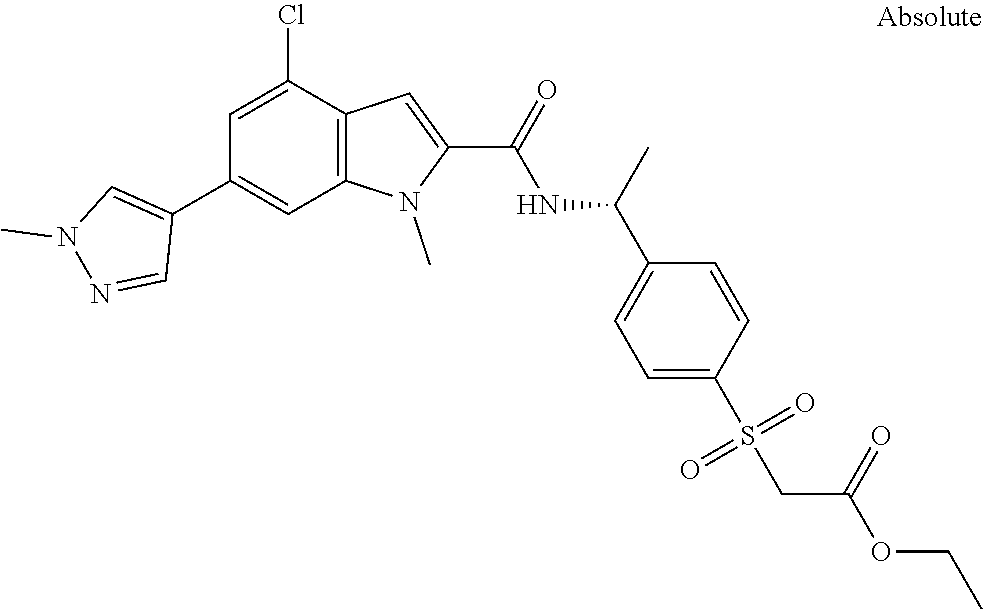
C12=C(C(Cl)=CC(C3=CN(C)N=C3)=C1)C=C(C(=O)NC(C1=CC=C(S(CC(OCC)=O)(=O)=O)C=C1)C)N2C
